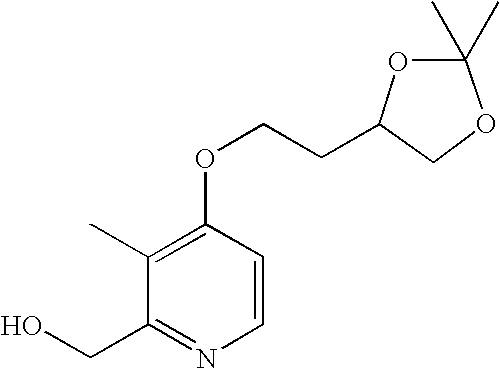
C1(C)=C(OCCC2OC(C)(C)OC2)C=CN=C1CO
